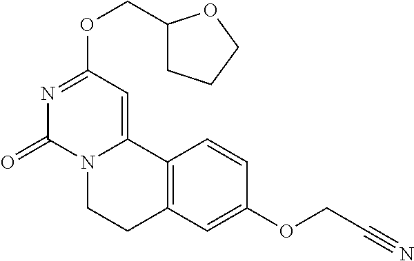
N1=C(OCC2CCCO2)C=C2N(C1=O)CCC1=C2C=CC(OCC#N)=C1
